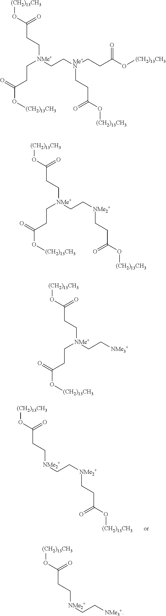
[(CH2)13CH3]OC(CC[NMe2+]CC[NMe2+]CCC(O[(CH2)13CH3])=O)=O.[(CH2)13CH3]OC(CC[NMe+](CC[Me+N](CCC(O[(CH2)13CH3])=O)CCC(O[(CH2)13CH3])=O)CCC(O[(CH2)13CH3])=O)=O.[(CH2)13CH3]OC(CC[NMe+](CC[NMe2+]CCC(O[(CH2)13CH3])=O)CCC(O[(CH2)13CH3])=O)=O.[(CH2)13CH3]OC(CC[NMe+](CC[NMe3+])CCC(O[(CH2)13CH3])=O)=O.[(CH2)13CH3]OC(CC[NMe2+]CC[NMe3+])=O
